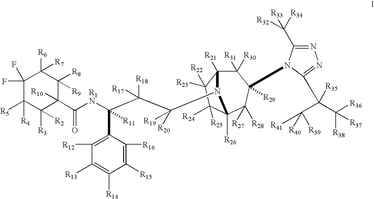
C1(F)(F)C([R4])([R5])C([R3])([R2])C([R10])(C([R1N]C(C([R18])([R17])C([R20])([R19])N2C3([R21])C([R30])([R31])C([R29])(N4C(C([R32])([R33])[R34])=NN=C4C(C([R39])([R40])[R41])(C([R36])([R38])[R37])[R35])C([R27])([R28])C2([R26])C([R24])([R25])C3([R23])[R22])(C2=C([R12])C([R13])=C([R14])C([R15])=C2[R16])[R11])=O)C([R8])([R9])C1([R6])[R7]
